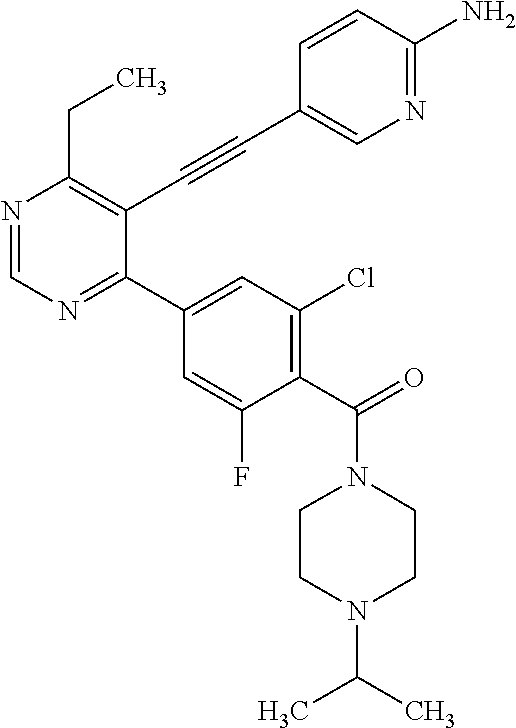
N1=CN=C(C2=CC(Cl)=C(C(=O)N3CCN(C(C)C)CC3)C(F)=C2)C(C#CC2=CN=C(N)C=C2)=C1CC
